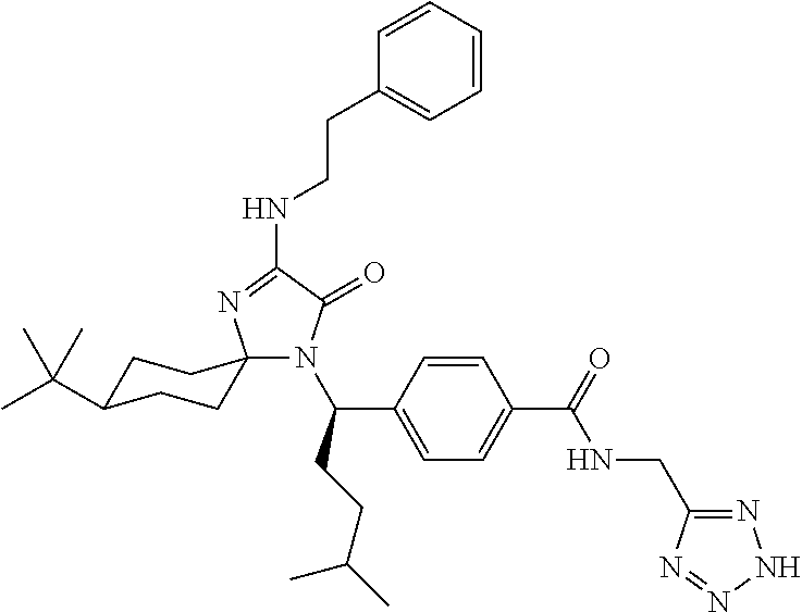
N1(C(C2=CC=C(C(NCC3=NNN=N3)=O)C=C2)CCC(C)C)C(=O)C(NCCC2=CC=CC=C2)=NC12CCC(C(C)(C)C)CC2
